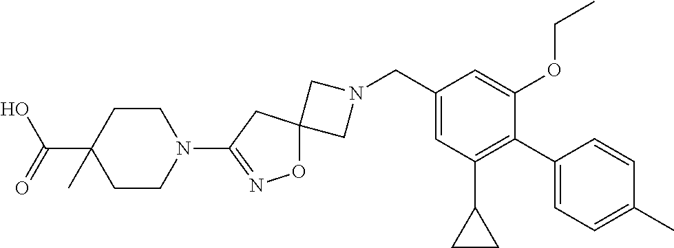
C1N(CC2=CC(C3CC3)=C(C3=CC=C(C)C=C3)C(OCC)=C2)CC12ON=C(N1CCC(C(O)=O)(C)CC1)C2
